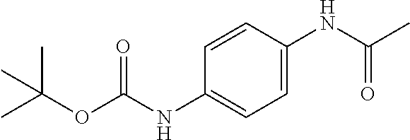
C1=CC(NC(OC(C)(C)C)=O)=CC=C1NC(C)=O
